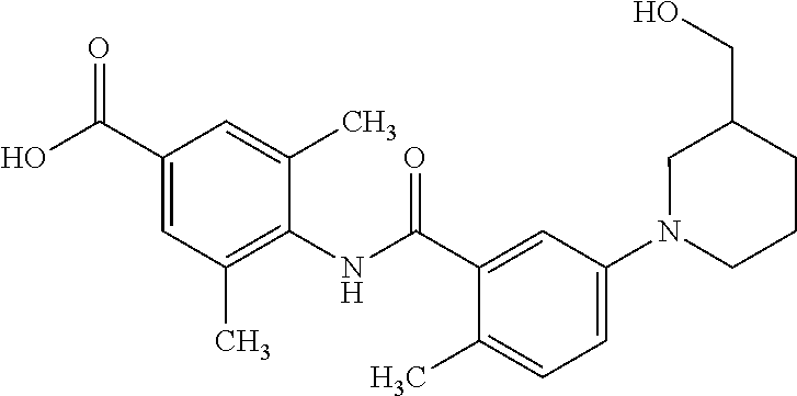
C1(C(=O)O)=CC(C)=C(NC(=O)C2=CC(N3CCCC(CO)C3)=CC=C2C)C(C)=C1
